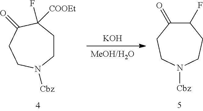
[MeOH/H2O].[KOH].C1(F)C(=O)CCN([Cbz])CC1.C1CC(F)([COOEt])C(=O)CCN1[Cbz]
